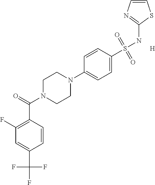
C1=CC(C(N2CCN(C3=CC=C(S(NC4=NC=CS4)(=O)=O)C=C3)CC2)=O)=C(F)C=C1C(F)(F)F.[H]
